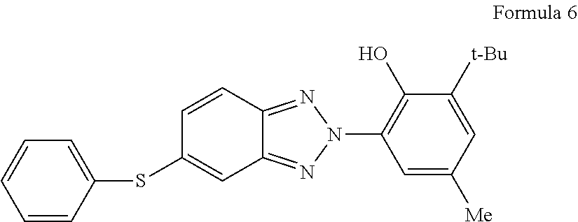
C1=CC2=NN(C3=C(O)C([t-Bu])=CC([Me])=C3)N=C2C=C1SC1=CC=CC=C1
